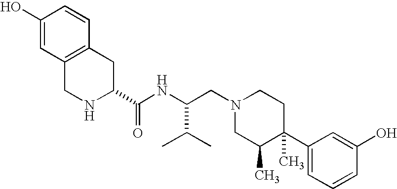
C1(O)=CC2=C(C=C1)CC(C(NC(CN1CC(C)C(C3=CC=CC(O)=C3)(C)CC1)C(C)C)=O)NC2
